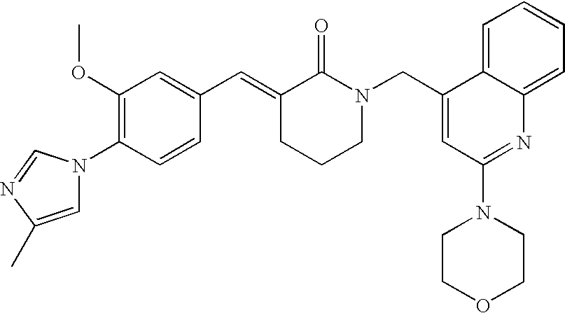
C1=CC(N2C=C(C)N=C2)=C(OC)C=C1C=C1CCCN(CC2=CC(N3CCOCC3)=NC3=CC=CC=C23)C1=O
